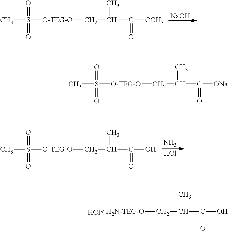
[NaOH].[O-TEG-O](CC(C([OCH3])=O)C)S(C)(=O)=O.N.Cl.[O-TEG-O](CC(C(O)=O)C)S(C)(=O)=O.[H2N-TEG-O]CC(C(O)=O)C.[O-TEG-O](CC(C([ONa])=O)C)S(C)(=O)=O
